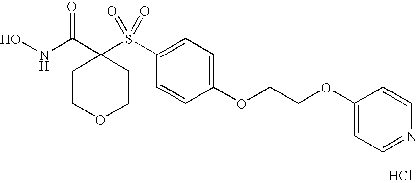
N(C(C1(S(C2=CC=C(OCCOC3=CC=NC=C3)C=C2)(=O)=O)CCOCC1)=O)O.Cl
